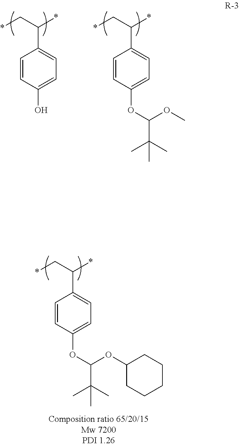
*CC(*)C1=CC=C(O)C=C1.*CC(*)C1=CC=C(OC(C(C)(C)C)OC)C=C1.*CC(*)C1=CC=C(OC(C(C)(C)C)OC2CCCCC2)C=C1
